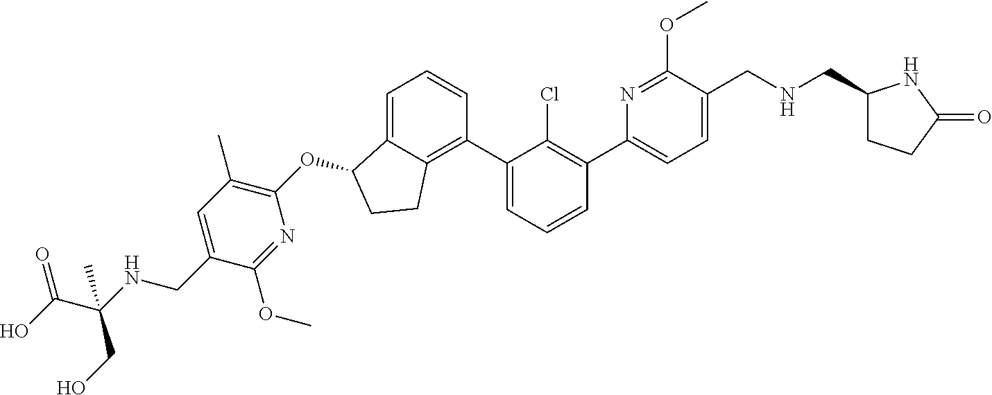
C1=C(C2=C(Cl)C(C3=C4C(=CC=C3)C(OC3=C(C)C=C(CNC(C(O)=O)(C)CO)C(OC)=N3)CC4)=CC=C2)N=C(OC)C(CNCC2CCC(=O)N2)=C1
